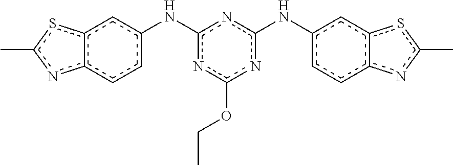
N(c1nc(Nc2ccc3c(c2)sc(C)n3)nc(OCC)n1)c1ccc2c(c1)sc(C)n2
